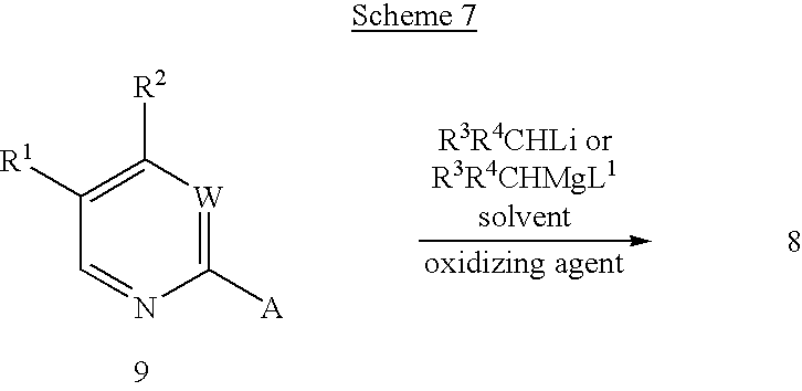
[oxidizing agent].C1([R1])=C([R2])[W]=C([A])N=C1
